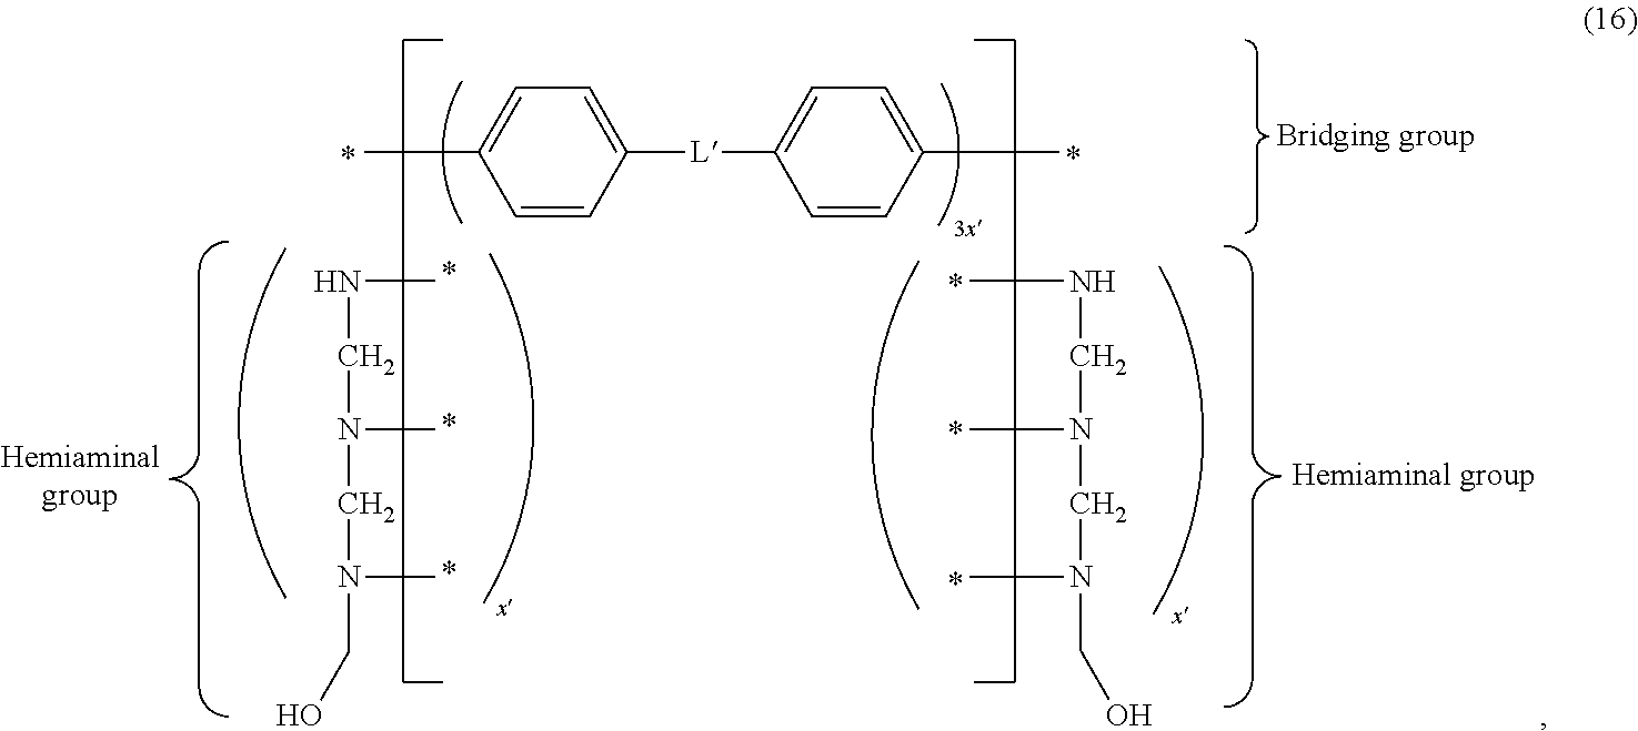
N(C)CN(C)CN(C)CO.C1=CC([L]C2=CC=C(C)C=C2)=CC=C1C.CNCN(C)CN(C)CO
